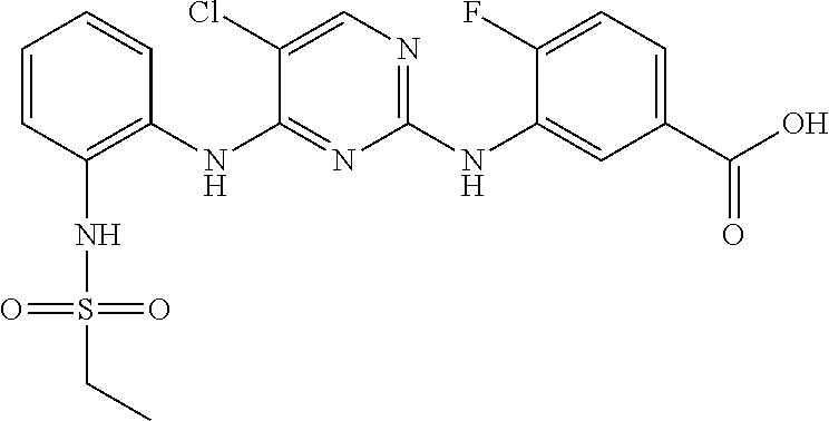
C1=CC(NS(CC)(=O)=O)=C(NC2=NC(NC3=CC(C(O)=O)=CC=C3F)=NC=C2Cl)C=C1
